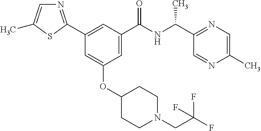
C1(C2=NC=C(C)S2)=CC(C(NC(C2=NC=C(C)N=C2)C)=O)=CC(OC2CCN(CC(F)(F)F)CC2)=C1
